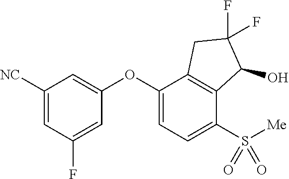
C1([NC])=CC(F)=CC(OC2=CC=C(S([Me])(=O)=O)C3=C2CC(F)(F)C3O)=C1
